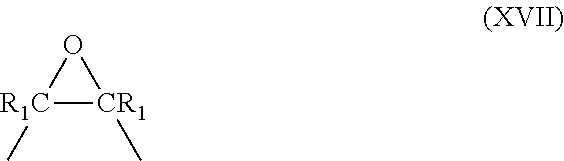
[R1C]1(C)[CR1](C)O1
